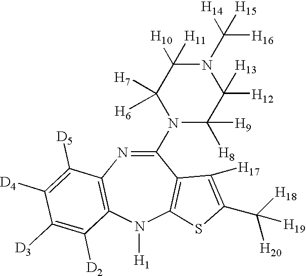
C1(N2C([H8])([H9])C([H12])([H13])N(C([H14])([H16])[H15])C([H10])([H11])C2([H7])[H6])=NC2=C(N([H1])C3=C1C([H17])=C(C([H18])([H20])[H19])S3)C([D2])=C([D3])C([D4])=C2[D5]
